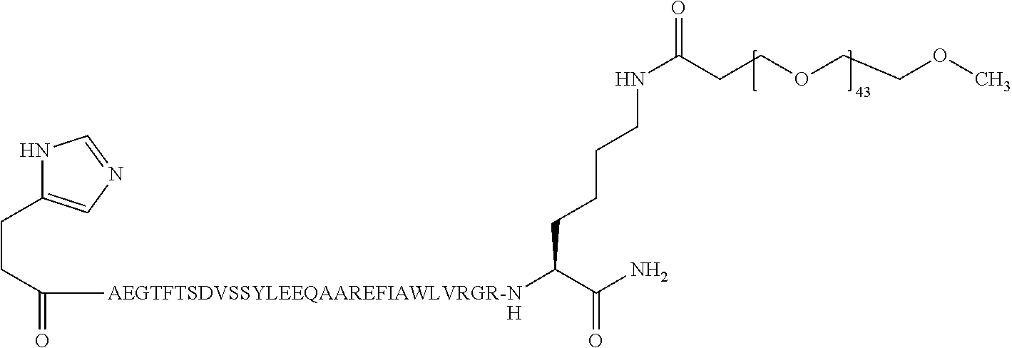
N1C(CCC(=O)[AEGTFTSDVSSYLEEQAAREFIAWLVRGR-N]C(C(=O)N)CCCCNC(=O)CCOCCOC)=CN=C1.[H]
